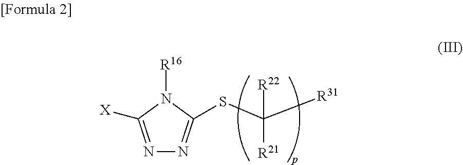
N1=C([X])N([R16])C(SC([R31])([R21])[R22])=N1
